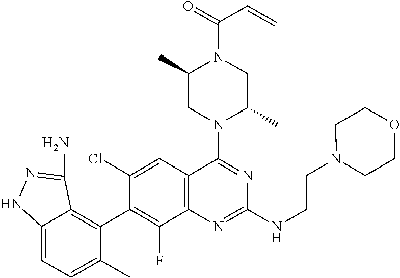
C12=C(C=C(Cl)C(C3=C4C(=CC=C3C)NN=C4N)=C1F)C(N1C(C)CN(C(C=C)=O)C(C)C1)=NC(NCCN1CCOCC1)=N2
